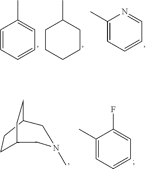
C1=CC=CC=C1C.C1CCCCC1C.C1(C)=CC=CC=N1.C1(C)=CC=CC=C1F.CN1CC2CCC(CC2)C1
